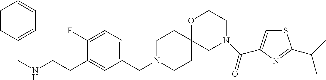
C1N(CC2=CC=C(F)C(CCNCC3=CC=CC=C3)=C2)CCC2(C1)CN(C(=O)C1=CSC(C(C)C)=N1)CCO2
